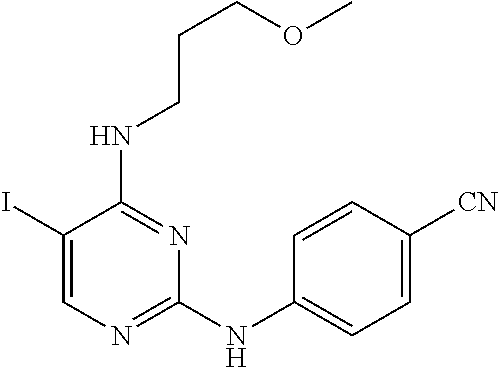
C1(I)=CN=C(NC2=CC=C([CN])C=C2)N=C1NCCCOC
